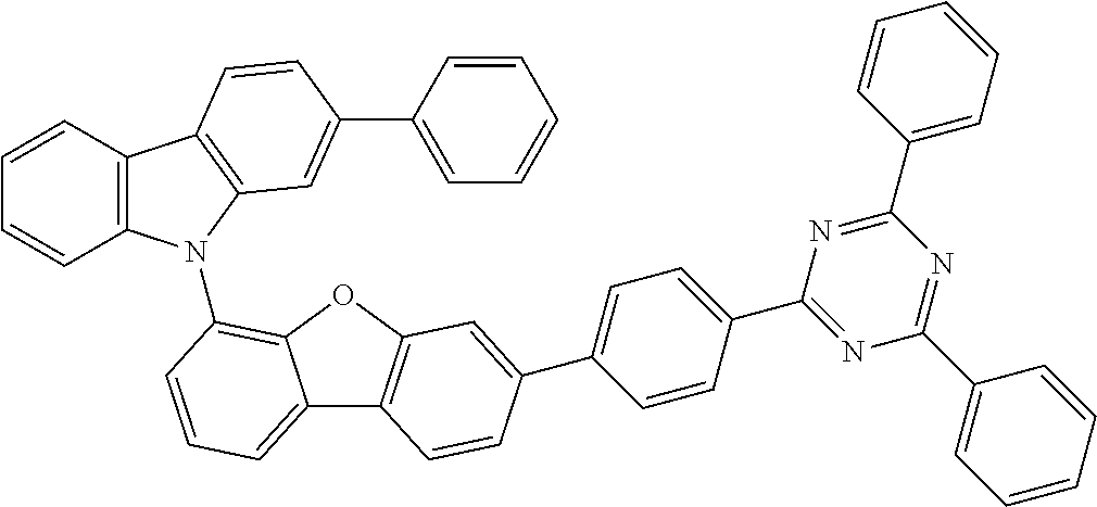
C1=CC2=C(C=C1)N(C1=C3C(=CC=C1)C1=C(O3)C=C(C3=CC=C(C4=NC(C5=CC=CC=C5)=NC(C5=CC=CC=C5)=N4)C=C3)C=C1)C1=C2C=CC(C2=CC=CC=C2)=C1
